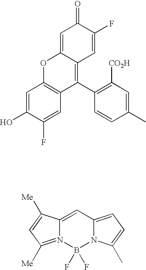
C1=C2C(=C(C3=C([CO2H])C=C(C)C=C3)C3=C(O2)C=C(O)C(F)=C3)C=C(F)C1=O.C12=CC3=CC=C(C)N3B(F)(F)N1=C([Me])C=C2[Me]
